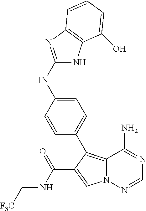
N12C(=C(C3=CC=C(NC4=NC5=C(N4)C(O)=CC=C5)C=C3)C(C(NC[F3C])=O)=C1)C(N)=NC=N2
